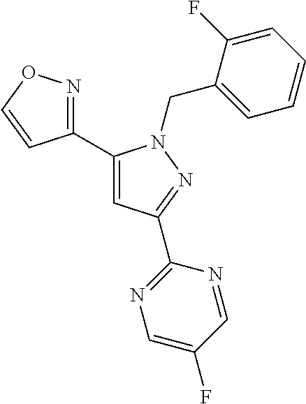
C1(C2=CC(C3=NC=C(F)C=N3)=NN2CC2=CC=CC=C2F)=NOC=C1
